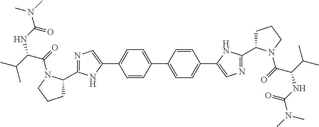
C1=C(C2=CN=C(C3CCCN3C(=O)C(C(C)C)NC(N(C)C)=O)N2)C=CC(C2=CC=C(C3=CN=C(C4CCCN4C(=O)C(C(C)C)NC(N(C)C)=O)N3)C=C2)=C1
